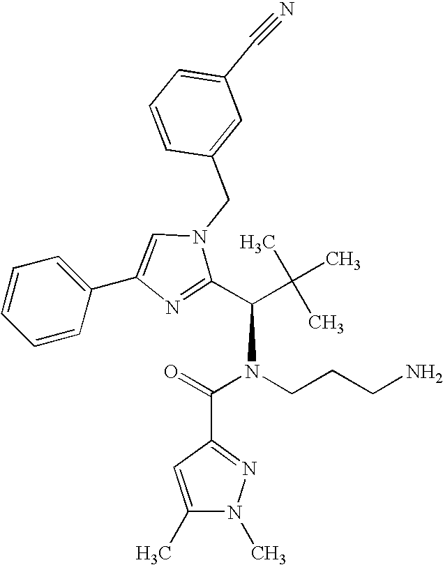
C1(C(C(C)(C)C)N(C(=O)C2=NN(C)C(C)=C2)CCCN)=NC(C2=CC=CC=C2)=CN1CC1=CC(C#N)=CC=C1
